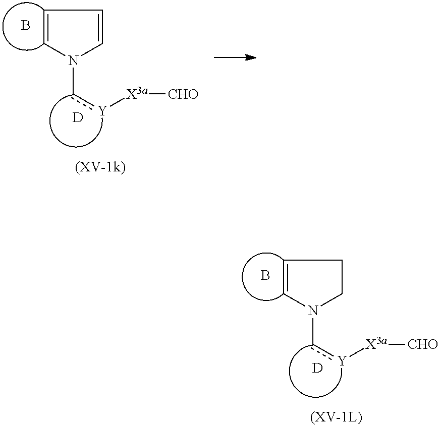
B.[D].c([Y][X3a][CHO])N1C=CC=C1.B.[D].c([Y][X3a][CHO])N1C=CCC1
